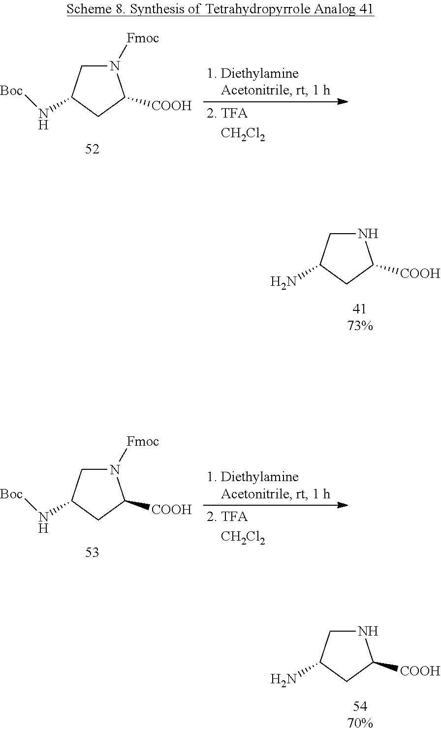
C1NC([COOH])CC1N.C1N([Fmoc])C([COOH])CC1N[Boc].C1N([Fmoc])C([COOH])CC1N[Boc].C1NC([COOH])CC1N
